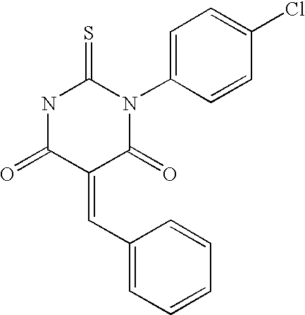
O=C1C(=CC2=CC=CC=C2)C(=O)NC(=S)N1C1=CC=C(Cl)C=C1
